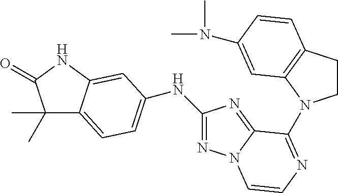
C1(C)(C)C2=CC=C(NC3=NN4C(=N3)C(N3CCC5=C3C=C(N(C)C)C=C5)=NC=C4)C=C2NC1=O
